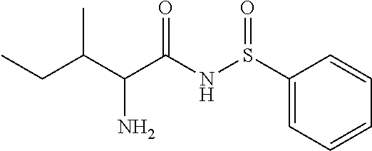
S(NC(C(C(CC)C)N)=O)(=O)C1=CC=CC=C1
